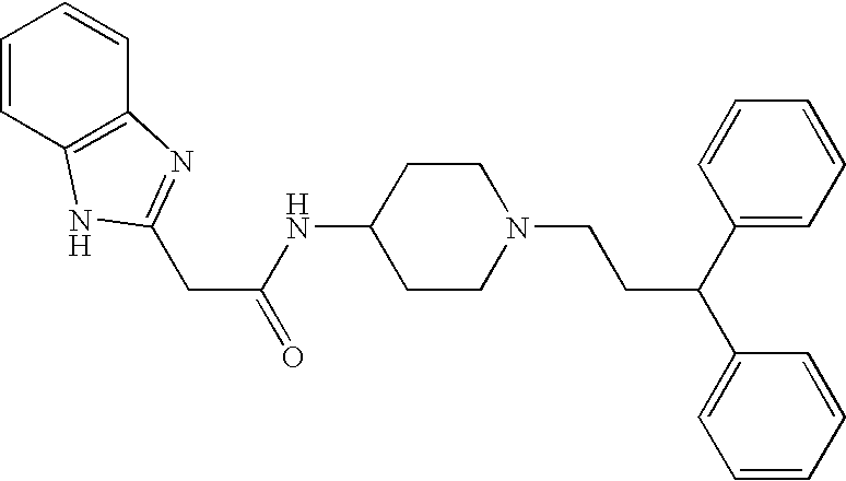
N(C1CCN(CCC(C2=CC=CC=C2)C2=CC=CC=C2)CC1)C(CC1=NC2=C(C=CC=C2)N1)=O
